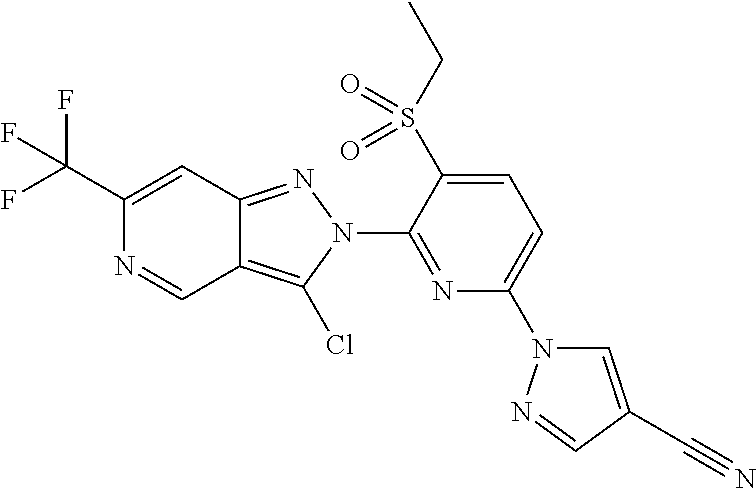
C1(C(F)(F)F)=CC2=NN(C3=NC(N4C=C(C#N)C=N4)=CC=C3S(CC)(=O)=O)C(Cl)=C2C=N1
